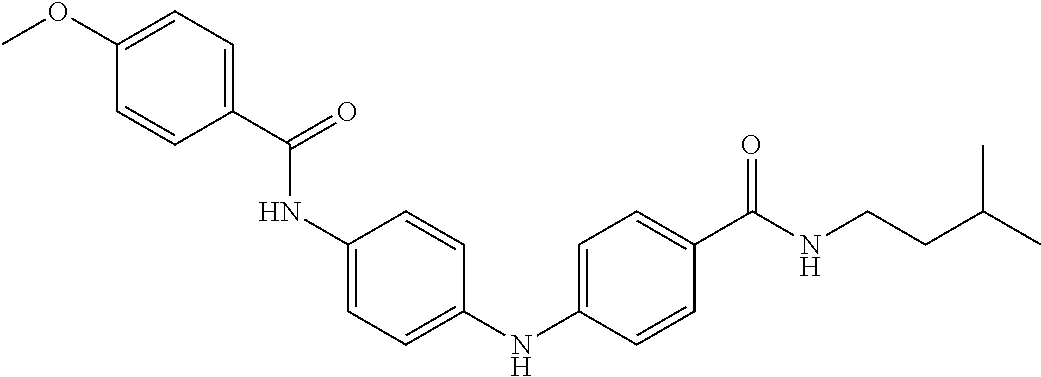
C1(NC2=CC=C(C(NCCC(C)C)=O)C=C2)=CC=C(NC(C2=CC=C(OC)C=C2)=O)C=C1
